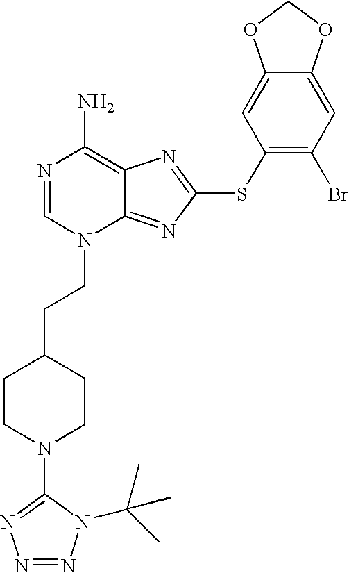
N1=CN(CCC2CCN(C3=NN=NN3C(C)(C)C)CC2)C2=NC(SC3=C(Br)C=C4C(=C3)OCO4)=NC2=C1N
